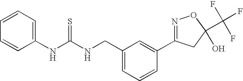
N(C(NCC1=CC=CC(C2=NOC(C(F)(F)F)(O)C2)=C1)=S)C1=CC=CC=C1
